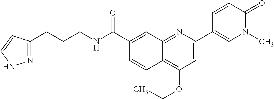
C1(C(NCCCC2=NNC=C2)=O)=CC2=NC(C3=CN(C)C(=O)C=C3)=CC(OCC)=C2C=C1
